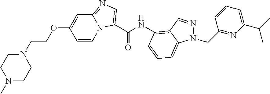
C1=CN2C(=NC=C2C(NC2=C3C=NN(CC4=NC(C(C)C)=CC=C4)C3=CC=C2)=O)C=C1OCCN1CCN(C)CC1
